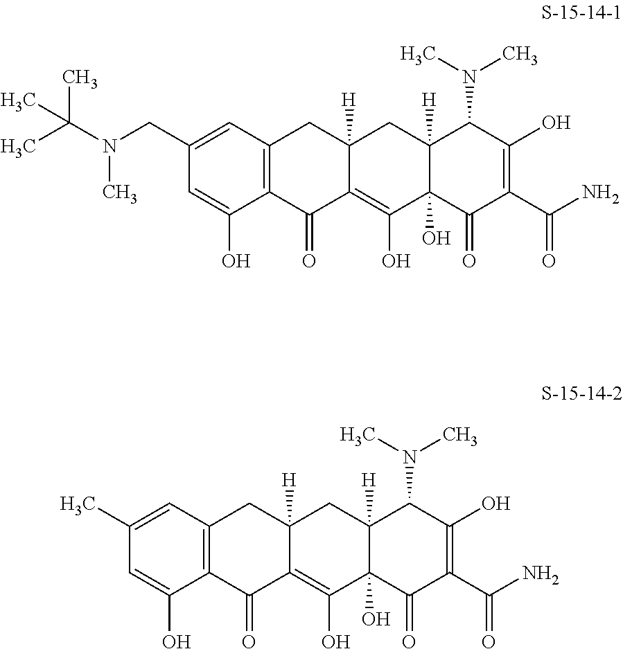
C12=C(C(=O)C3=C(O)C4(O)C([H])(CC3([H])C1)C(N(C)C)C(O)=C(C(N)=O)C4=O)C(O)=CC(CN(C)C(C)(C)C)=C2.C12=C(C(=O)C3=C(O)C4(O)C([H])(CC3([H])C1)C(N(C)C)C(O)=C(C(N)=O)C4=O)C(O)=CC(C)=C2
